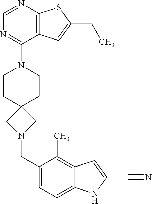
C1=NC2=C(C(N3CCC4(CC3)CN(CC3=CC=C5C(=C3C)C=C(C#N)N5)C4)=N1)C=C(CC)S2
